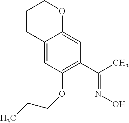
C1CC2=CC(OCCC)=C(C(C)=NO)C=C2OC1
